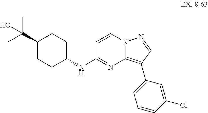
C1(NC2=NC3=C(C4=CC=CC(Cl)=C4)C=NN3C=C2)CCC(C(C)(C)O)CC1
